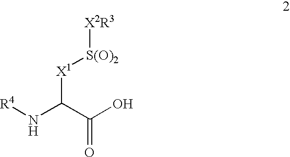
[X1](C(C(O)=O)N[R4])[S(O)2][X2R3]
